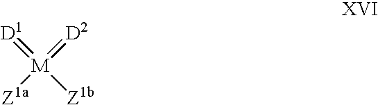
[Z1a][M](=[D2])(=[D1])[Z1b]
